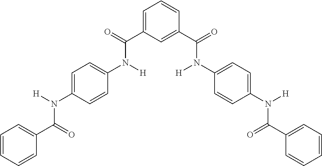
C1=CC(C(N([H])C2=CC=C(N(C(=O)C3=CC=CC(C(N([H])C4=CC=C(N(C(=O)C5=CC=CC=C5)[H])C=C4)=O)=C3)[H])C=C2)=O)=CC=C1
